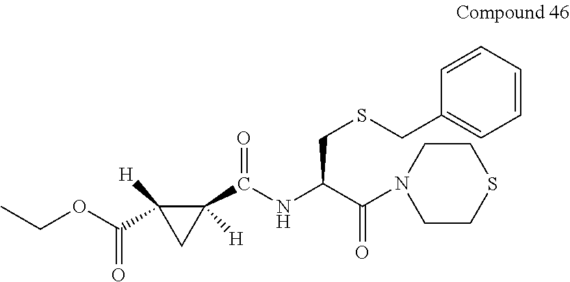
CCOC(C1([H])C(C(=O)NC(C(=O)N2CCSCC2)CSCC2=CC=CC=C2)([H])C1)=O
